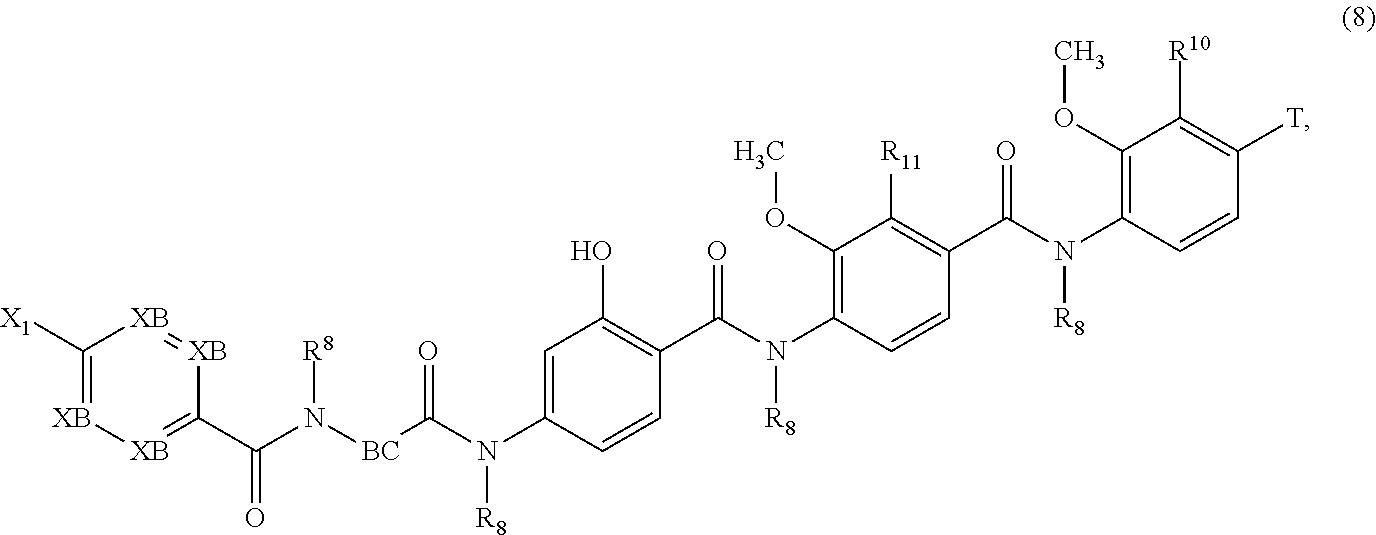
C1([X1])=[XB][XB]=C(C(N([BC]C(N(C2=CC(O)=C(C(N(C3=C(OC)C([R11])=C(C(N(C4=C(OC)C([R10])=C([T])C=C4)[R8])=O)C=C3)[R8])=O)C=C2)[R8])=O)[R8])=O)[XB]=[XB]1
